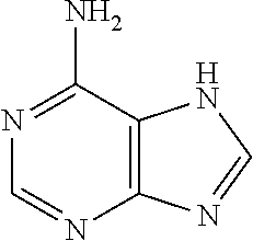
C12=C(C(N)=NC=N1)NC=N2
